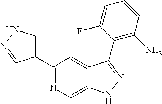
C1(C2=NC=C3C(=C2)C(C2=C(N)C=CC=C2F)=NN3)=CNN=C1
